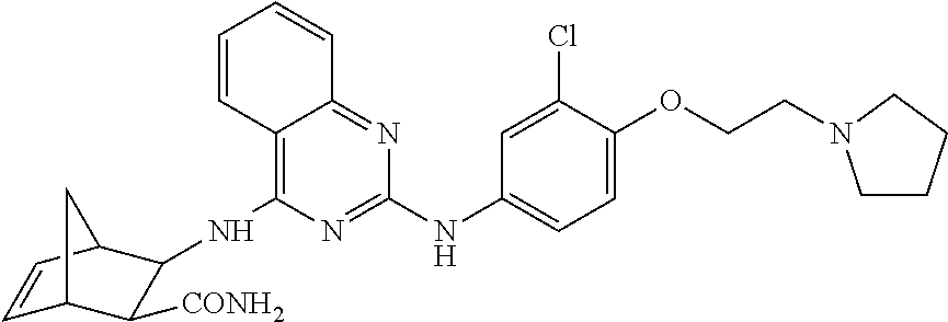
C1(NC2C([CONH2])C3C=CC2C3)=C2C=CC=CC2=NC(NC2=CC=C(OCCN3CCCC3)C(Cl)=C2)=N1
